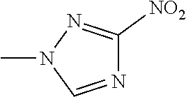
N1=CN(C)N=C1[NO2]
